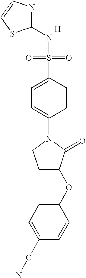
N1=C(NS(=O)(=O)C2=CC=C(N3CCC(OC4=CC=C(CN)C=C4)C3=O)C=C2)SC=C1.[H]
